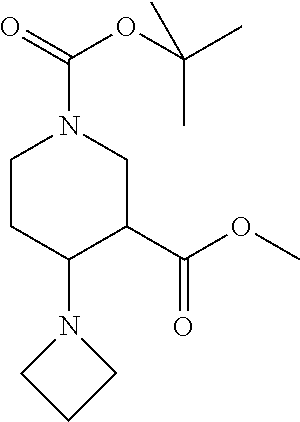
C1CC(N2CCC2)C(C(OC)=O)CN1C(OC(C)(C)C)=O
